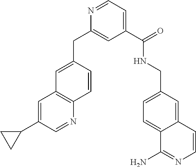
C1=C(C2CC2)C=NC2=C1C=C(CC1=CC(C(=O)NCC3=CC=C4C(=C3)C=CN=C4N)=CC=N1)C=C2
